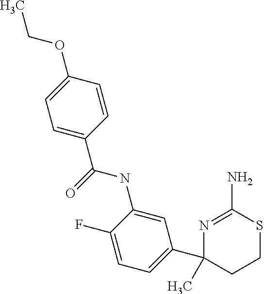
C1(C(NC2=CC(C3(C)CCSC(N)=N3)=CC=C2F)=O)=CC=C(OCC)C=C1
